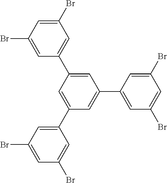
C1(Br)=CC(C2=CC(C3=CC(Br)=CC(Br)=C3)=CC(C3=CC(Br)=CC(Br)=C3)=C2)=CC(Br)=C1
